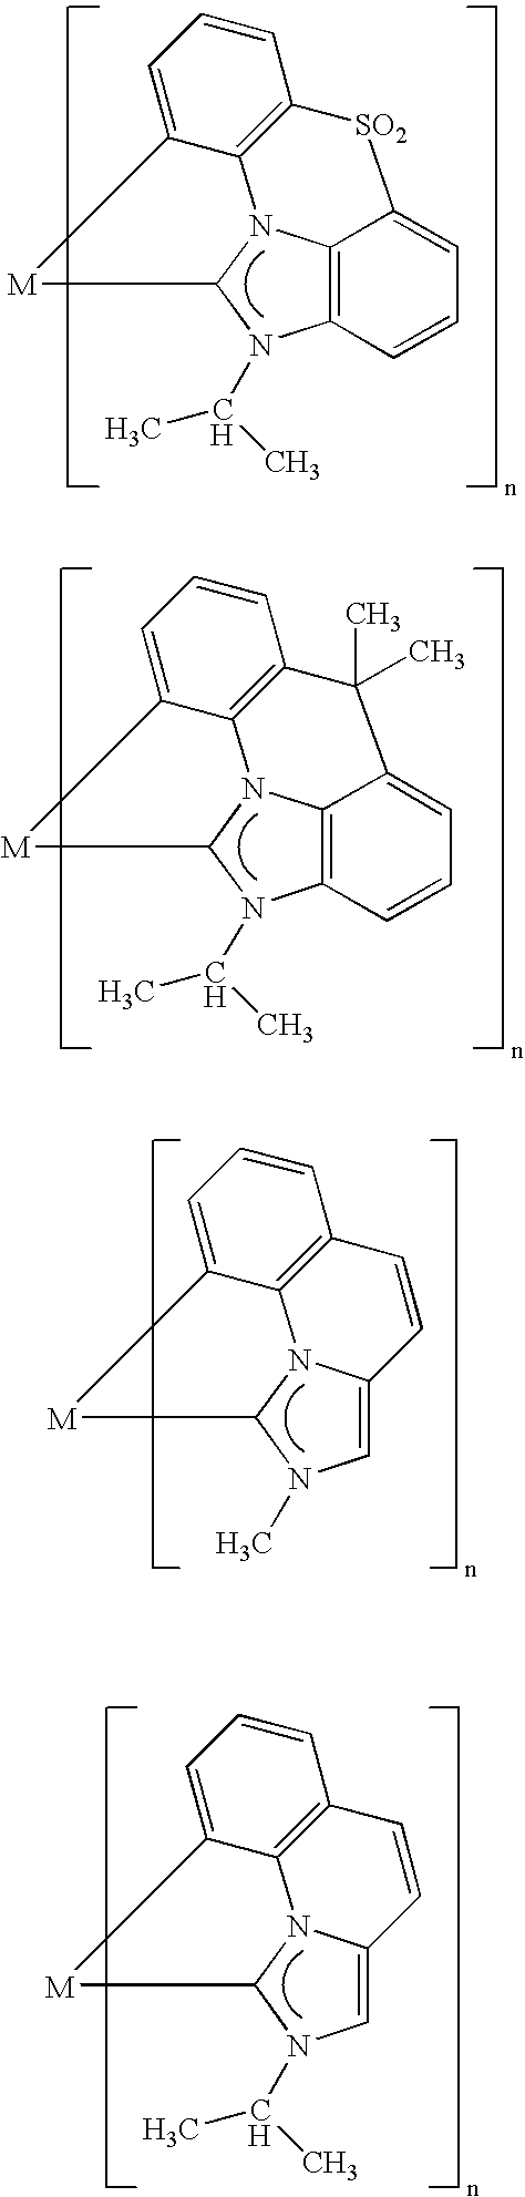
C12=C3N4C(N1C(C)C)[M]C1=CC=CC(=C41)[SO2]C3=CC=C2.C12=C3N4C(N1C(C)C)[M]C1=CC=CC(=C41)C(C)(C)C3=CC=C2.C1=C2N3C(N1C)[M]C1=CC=CC(=C31)C=C2.C1=C2N3C(N1C(C)C)[M]C1=CC=CC(=C31)C=C2
